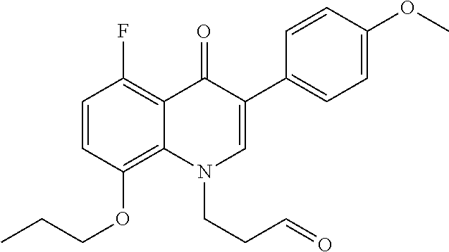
C1=CC(OCCC)=C2C(=C1F)C(=O)C(C1=CC=C(OC)C=C1)=CN2CCC=O
